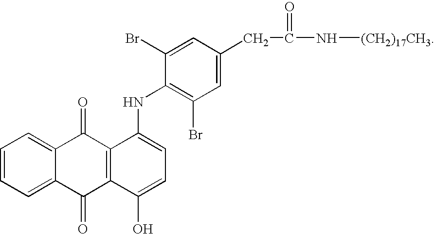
C1=CC=C2C(=C1)C(=O)C1=C(C2=O)C(O)=CC=C1NC1=C(Br)C=C(CC(=O)N[(CH2)17CH3])C=C1Br
